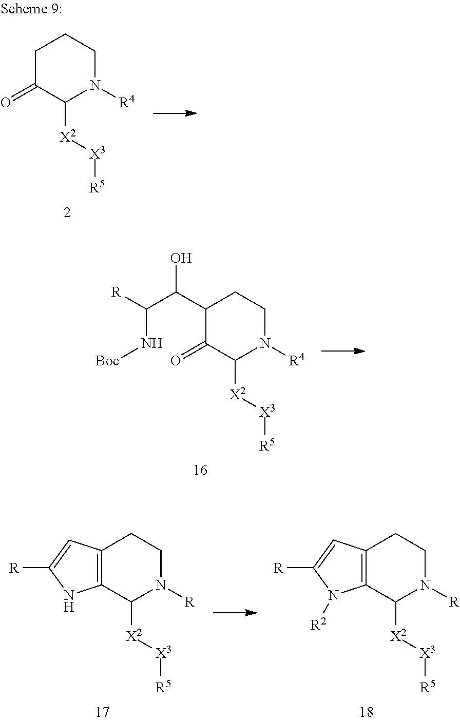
C1C(=O)C([X2][X3][R5])N([R4])CC1.C1(C(O)C([R])N[Boc])C(=O)C([X2][X3][R5])N([R4])CC1.C12=C(C([X2][X3][R5])N([R])CC1)NC([R])=C2.C12=C(C([X2][X3][R5])N([R])CC1)N([R2])C([R])=C2
